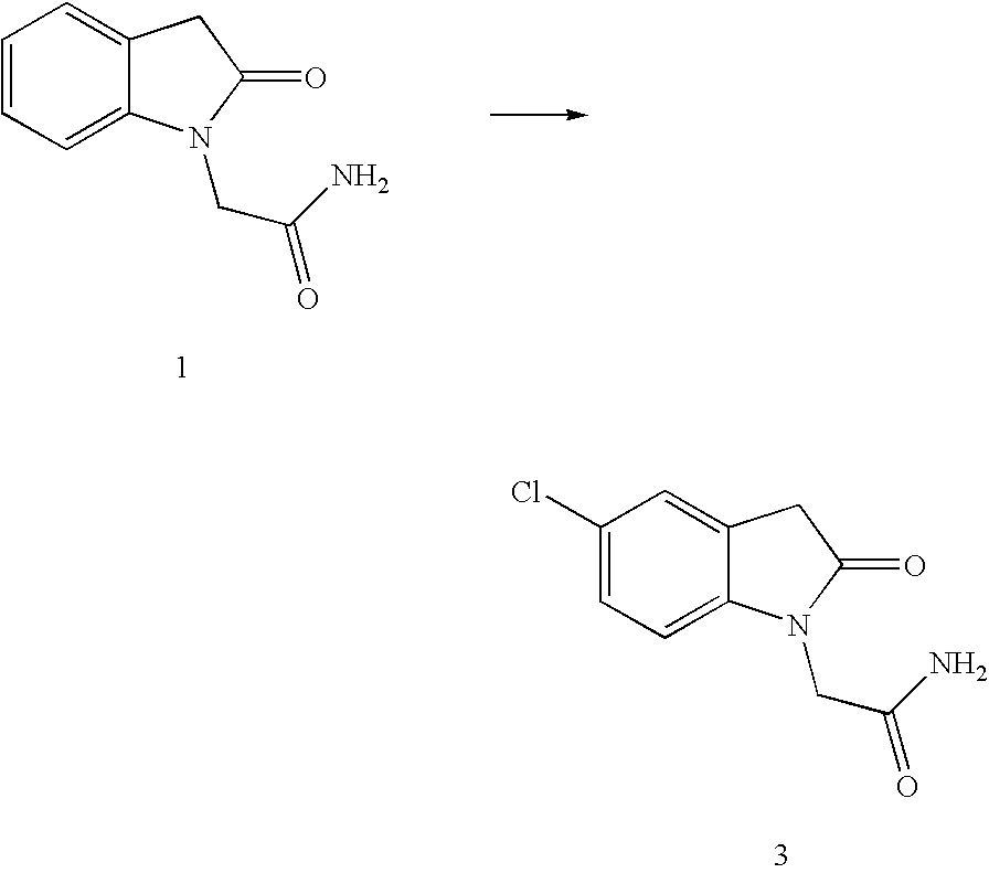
C1=CC=C2C(=C1)CC(=O)N2CC(N)=O.C1(Cl)=CC=C2C(=C1)CC(=O)N2CC(N)=O
